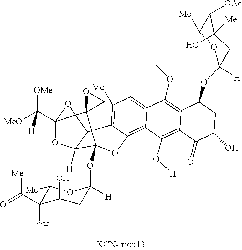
C(C12OC3([H])C4C1(O2)C1(C3(OC2([H])CC(O)C(C(=O)[Me])(O)C([Me])O2)OC2=C3C(=CC([Me])=C42)C(OC)=C2C(=C3O[H])C(=O)C(O)CC2OC2([H])OC([Me])C([OAc])C([Me])(O)C2)CO1)([OMe])([MeO])[H]
